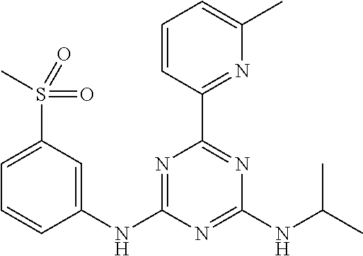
C1=CC(C2=NC(NC(C)C)=NC(NC3=CC(S(C)(=O)=O)=CC=C3)=N2)=NC(C)=C1
